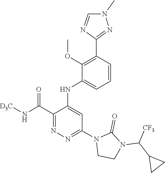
C1=CC(C2=NN(C)C=N2)=C(OC)C(NC2=CC(N3CCN(C(C4CC4)[CF3])C3=O)=NN=C2C(N[D3C])=O)=C1
